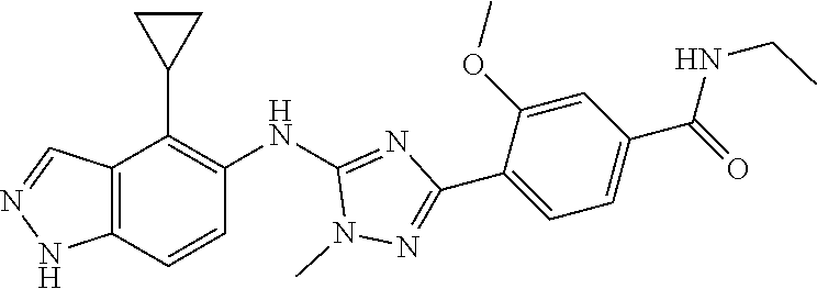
C12=C(C=CC(NC3=NC(C4=CC=C(C(=O)NCC)C=C4OC)=NN3C)=C1C1CC1)NN=C2
